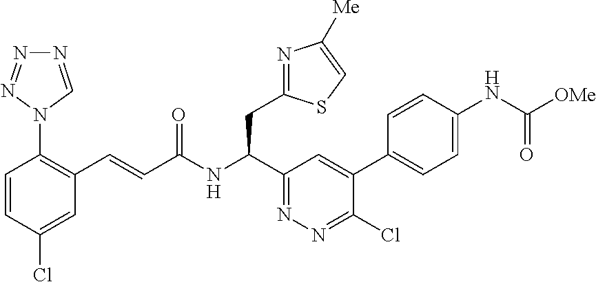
C1=CC(Cl)=CC(C=CC(NC(C2=NN=C(Cl)C(C3=CC=C(NC(=O)[OMe])C=C3)=C2)CC2=NC([Me])=CS2)=O)=C1N1N=NN=C1
